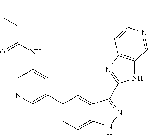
C1(C2=CN=CC(NC(CCC)=O)=C2)=CC=C2C(=C1)C(C1=NC3=C(N1)C=NC=C3)=NN2
